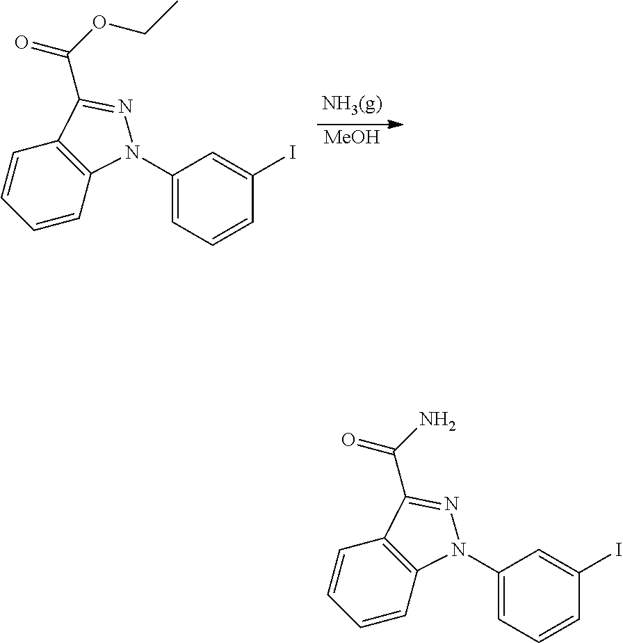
C12=C(C=CC=C1)N(C1=CC=CC(I)=C1)N=C2C(N)=O.C12=C(C=CC=C1)N(C1=CC=CC(I)=C1)N=C2C(OCC)=O.[MeOH]
